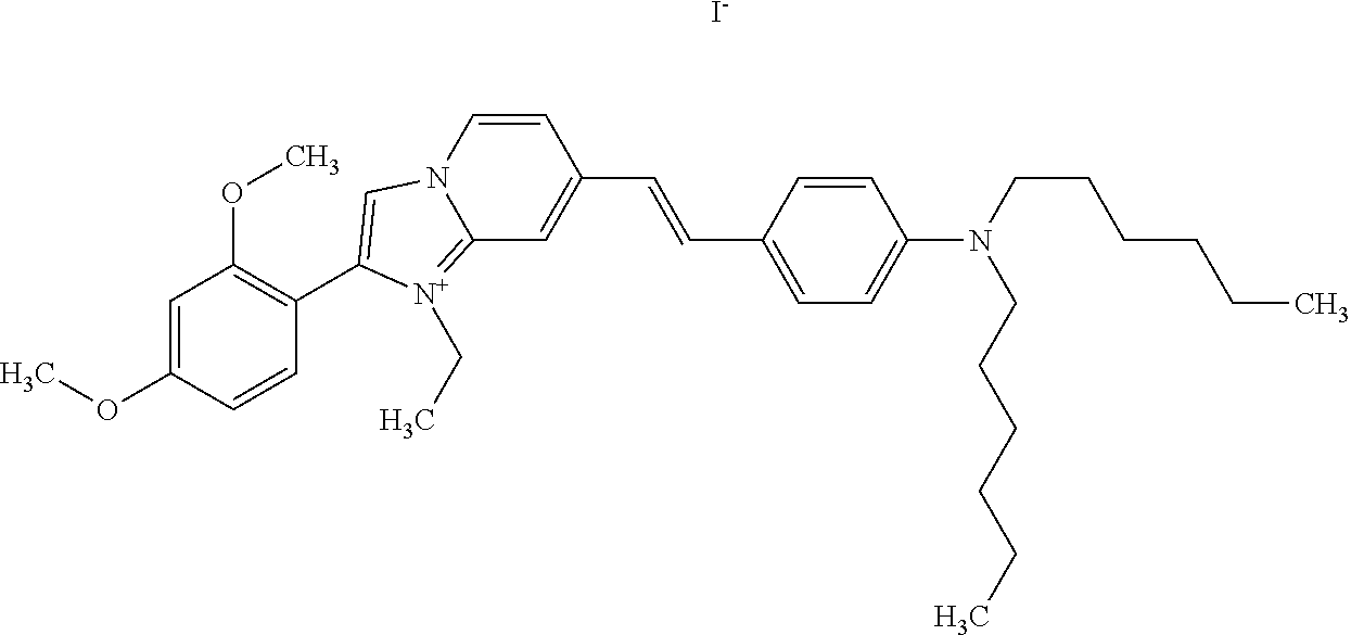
C(=CC1=CC=C(N(CCCCCC)CCCCCC)C=C1)C1=CC2=[N+](CC)C(C3=C(OC)C=C(OC)C=C3)=CN2C=C1.[I-]
